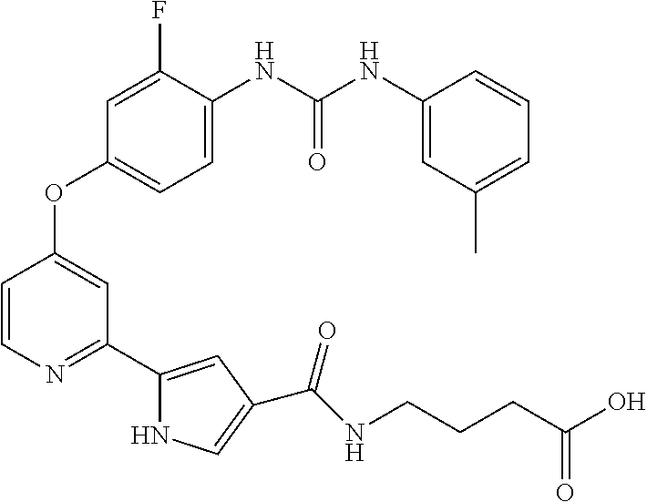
C1=C(NC(NC2=CC(C)=CC=C2)=O)C(F)=CC(OC2=CC(C3=CC(C(NCCCC(O)=O)=O)=CN3)=NC=C2)=C1
